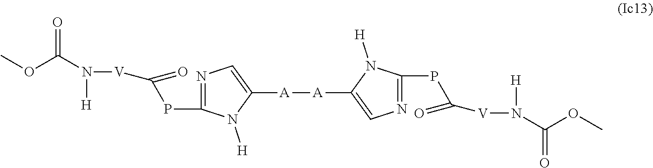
COC(N([H])[V]C(PC1=NC=C([A][A]C2=CN=C(PC([V]N(C(OC)=O)[H])=O)N2[H])N1[H])=O)=O
